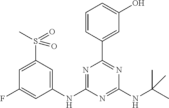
C1(NC2=NC(C3=CC(O)=CC=C3)=NC(NC(C)(C)C)=N2)=CC(S(=O)(C)=O)=CC(F)=C1
